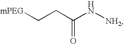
N([NH2])C(CC[mPEG])=O
